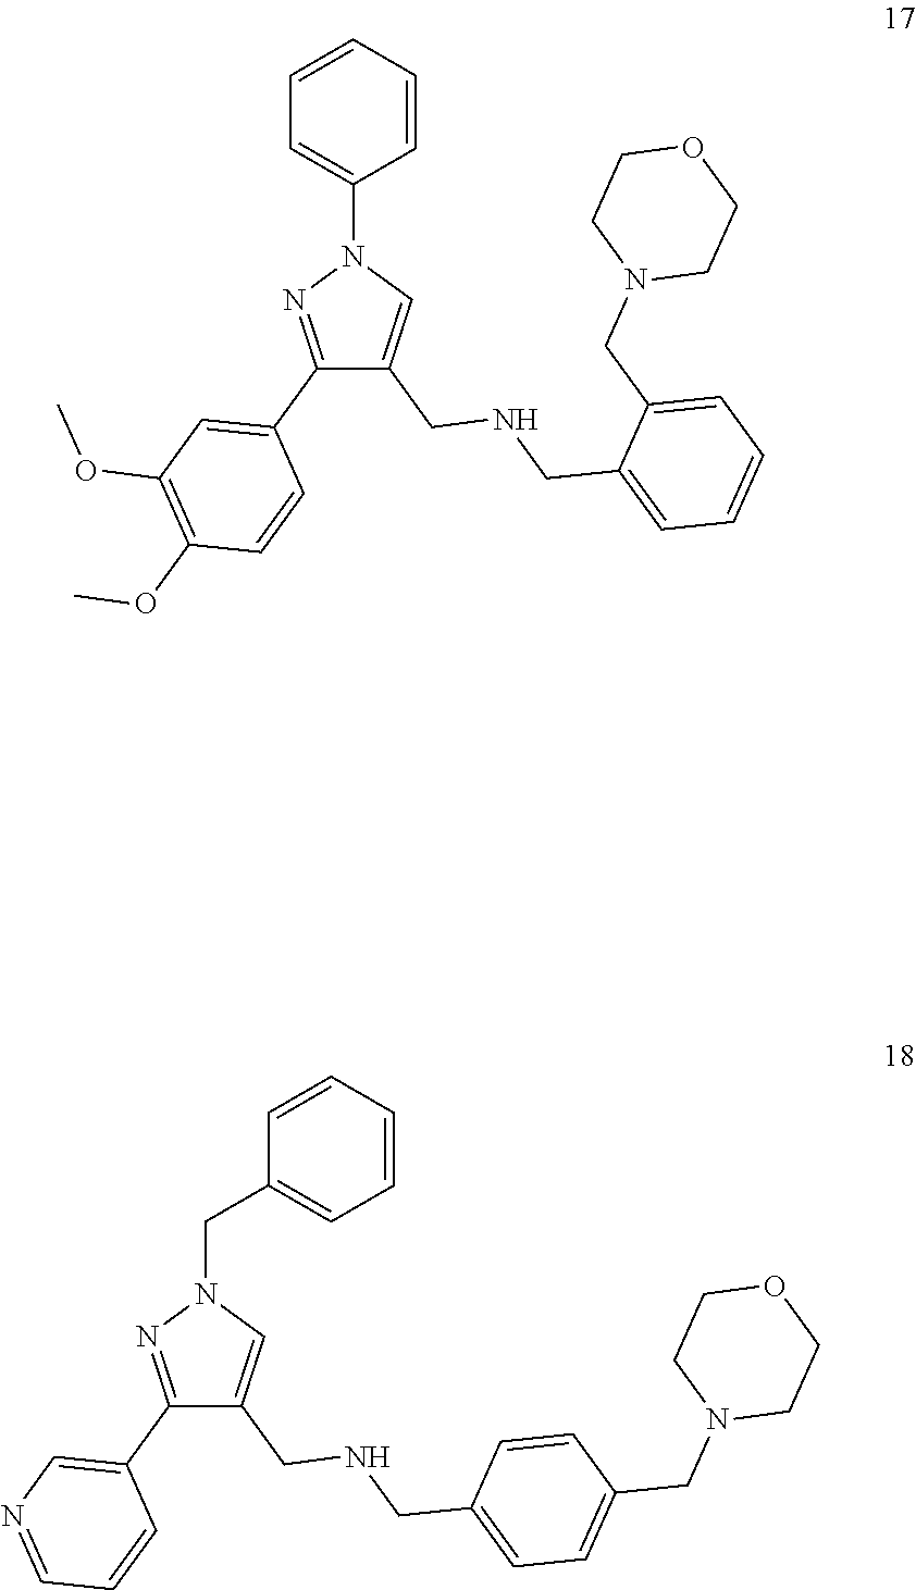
C1(C2=CC(OC)=C(OC)C=C2)=NN(C2=CC=CC=C2)C=C1CNCC1=CC=CC=C1CN1CCOCC1.C1(C2=CN=CC=C2)=NN(CC2=CC=CC=C2)C=C1CNCC1=CC=C(CN2CCOCC2)C=C1
